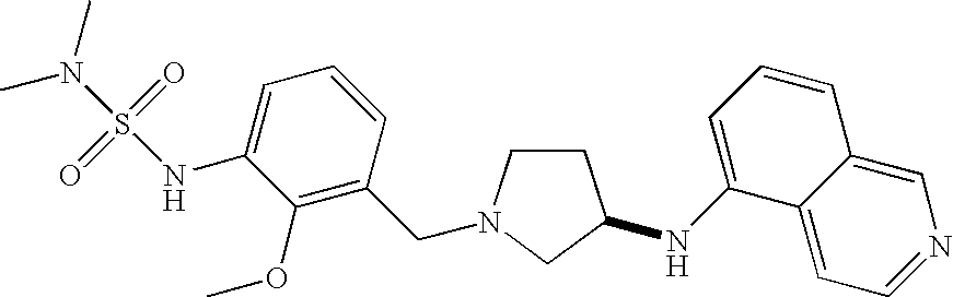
C1CN(CC2=C(OC)C(NS(=O)(=O)N(C)C)=CC=C2)CC1NC1=CC=CC2=CN=CC=C12
